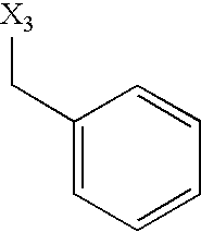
C1(C[X3])=CC=CC=C1
